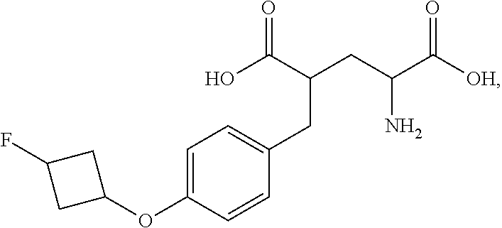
C1=C(OC2CC(F)C2)C=CC(CC(CC(C([OH])=O)N)C(O)=O)=C1
